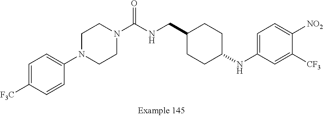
C1=C([F3C])C=CC(N2CCN(C(NCC3CCC(NC4=CC=C([NO2])C([CF3])=C4)CC3)=O)CC2)=C1
